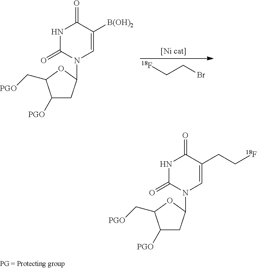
[18F]CCBr.C1([PGO])CC(N2C=C([B(OH)2])C(=O)NC2=O)OC1C[PGO].C1([PGO])CC(N2C=C(CC[18F])C(=O)NC2=O)OC1C[PGO]
